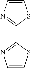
C1=CN=C(C2=NC=CS2)S1
